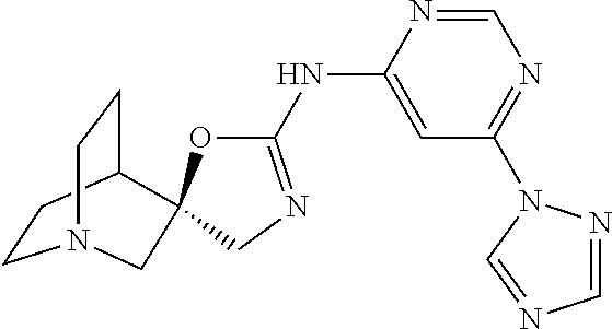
C1CC2CCN1CC21OC(NC2=CC(N3N=CN=C3)=NC=N2)=NC1
